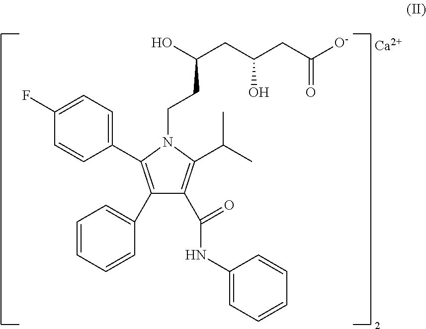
C1(C2=C(C3=CC=CC=C3)C(C(NC3=CC=CC=C3)=O)=C(C(C)C)N2CCC(CC(CC([O-])=O)O)O)=CC=C(F)C=C1.[Ca]
